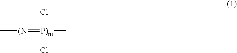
C[(N]=[P)m](C)(Cl)Cl
